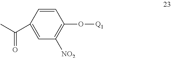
C1=CC(C(C)=O)=CC([NO2])=C1O[Q1]
